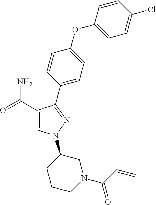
C1(C(=O)N)=CN(C2CCCN(C(C=C)=O)C2)N=C1C1=CC=C(OC2=CC=C(Cl)C=C2)C=C1
